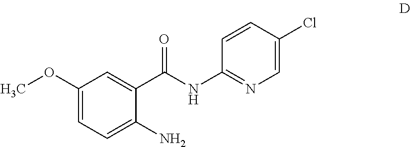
C1(OC)=CC=C(N)C(C(NC2=NC=C(Cl)C=C2)=O)=C1
